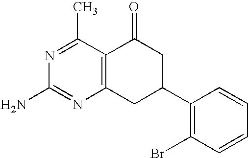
N1=C(C)C2=C(N=C1N)CC(C1=C(Br)C=CC=C1)CC2=O
